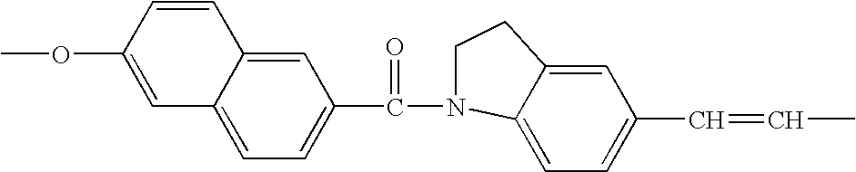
COC1=CC2=CC=C(C(=O)N3C4=CC=C(C=CC)C=C4CC3)C=C2C=C1
